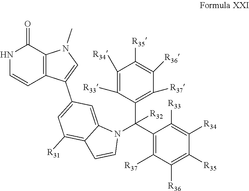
C12=C(C(=O)NC=C1)N(C)C=C2C1=CC([R31])=C2C(=C1)N(C(C1=C([R37])C([R36])=C([R35])C([R34])=C1[R33])(C1=C([R37])C([R36])=C([R35])C([R34])=C1[R33])[R32])C=C2
